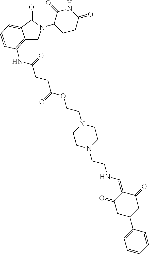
C12=C(NC(CCC(OCCN3CCN(CCNC=C4C(=O)CC(C5=CC=CC=C5)CC4=O)CC3)=O)=O)C=CC=C1C(=O)N(C1CCC(=O)NC1=O)C2
